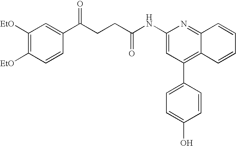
C1([EtO])=C([EtO])C=CC(C(CCC(NC2=CC(C3=CC=C(O)C=C3)=C3C(=N2)C=CC=C3)=O)=O)=C1
